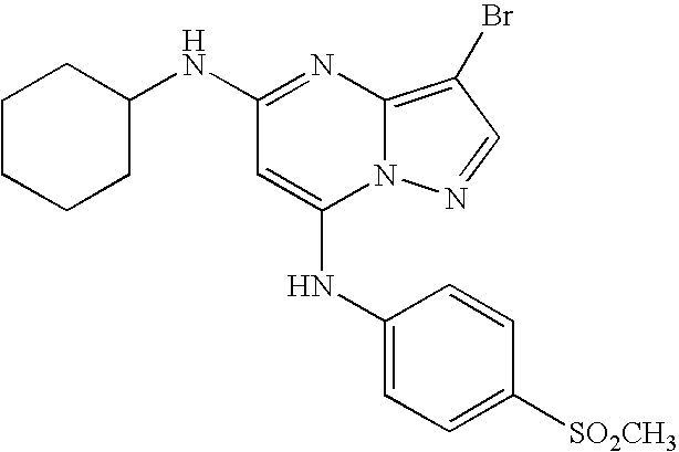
N(C1=NC2=C(Br)C=NN2C(NC2=CC=C([SO2CH3])C=C2)=C1)C1CCCCC1
